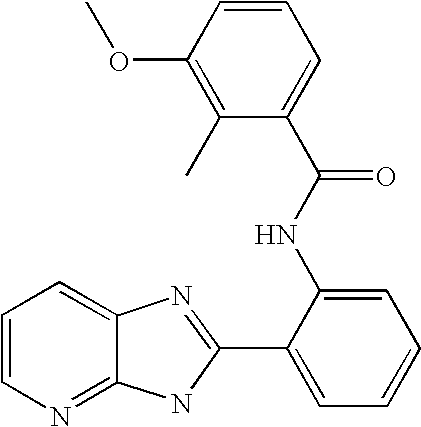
C12=NC=CC=C1N=C(C1=CC=CC=C1NC(=O)C1=CC=CC(OC)=C1C)N2
